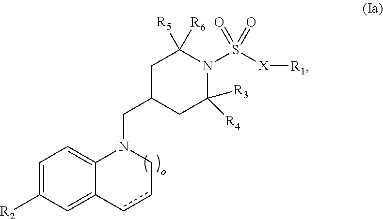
C1=C([R2])C=C2C(=C1)N(CC1CC([R3])([R4])N(S([X][R1])(=O)=O)C([R6])([R5])C1)Ccc2
